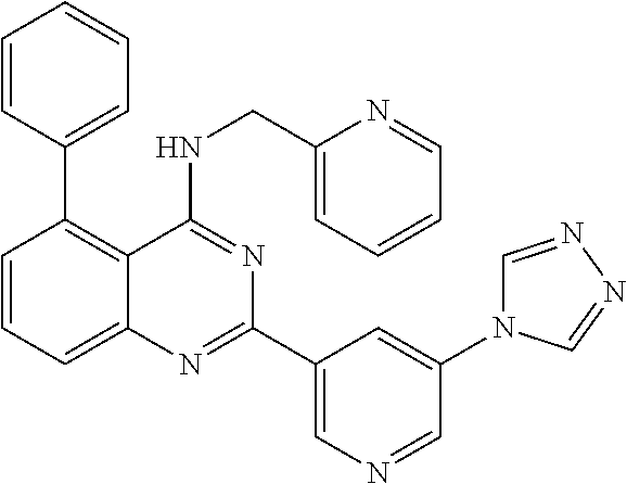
C1(C2=C3C(=CC=C2)N=C(C2=CN=CC(N4C=NN=C4)=C2)N=C3NCC2=CC=CC=N2)=CC=CC=C1
